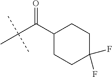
C1(C(=O)C(C)(C)C)CCC(F)(F)CC1
